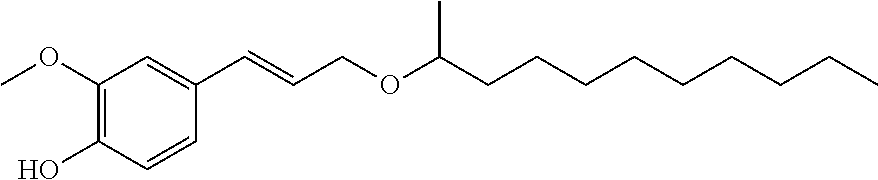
C1(OC)=C(O)C=CC(C=CCOC(CCCCCCCCC)C)=C1
